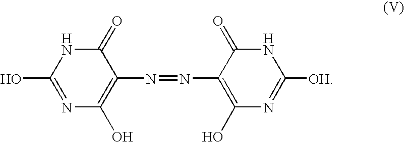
N1=C(O)NC(=O)C(N=NC2=C(O)N=C([OH])NC2=O)=C1O
